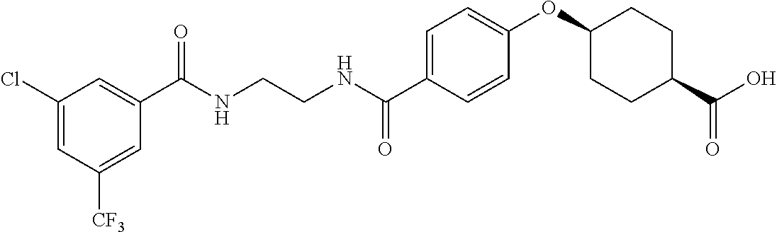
C(NCCNC(C1=CC=C(OC2CCC(C(O)=O)CC2)C=C1)=O)(=O)C1=CC(Cl)=CC([CF3])=C1
